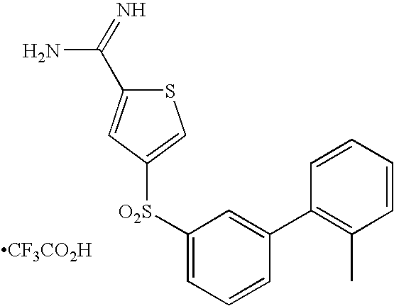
S1C(C(=N)N)=CC([O2S]C2=CC=CC(C3=C(C)C=CC=C3)=C2)=C1.[CF3CO2H]
